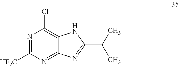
N1=C([HF2C])N=C2C(=C1Cl)NC(C(C)C)=N2
